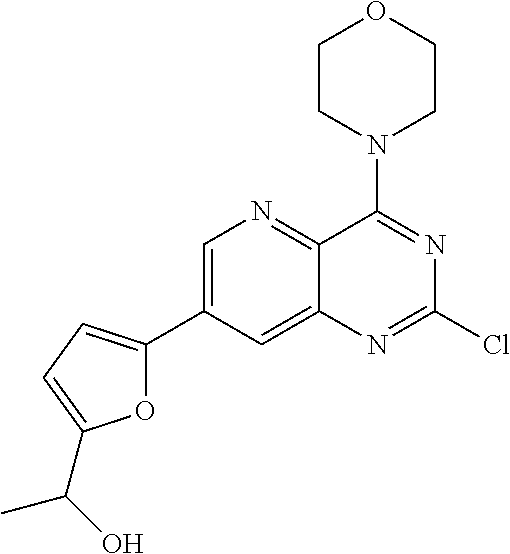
C1=C(C2=CC=C(C(O)C)O2)C=C2C(=N1)C(N1CCOCC1)=NC(Cl)=N2
